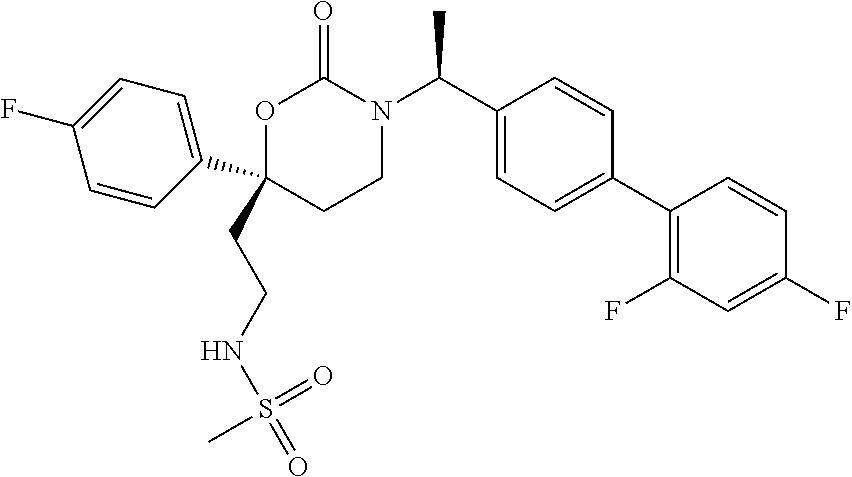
C1(C(N2C(=O)OC(C3=CC=C(F)C=C3)(CCNS(=O)(=O)C)CC2)C)=CC=C(C2=C(F)C=C(F)C=C2)C=C1
